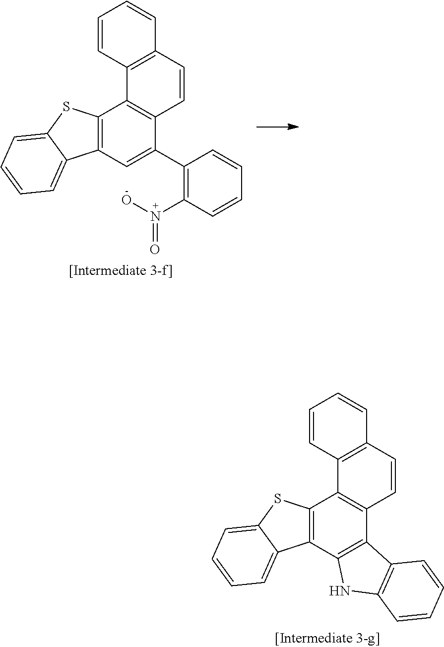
C1=CC2=C(C=C1)C=CC1=C2C2=C(C=C1C1=C(N(O)=O)C=CC=C1)C1=CC=CC=C1S2.C1=CC2=C(C=C1)C=CC1=C2C2=C(C3=C1C1=C(N3)C=CC=C1)C1=CC=CC=C1S2
